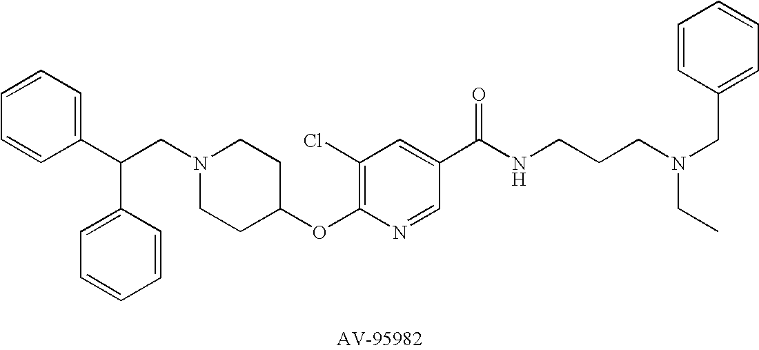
C(CN1CCC(OC2=C(Cl)C=C(C(NCCCN(CC3=CC=CC=C3)CC)=O)C=N2)CC1)(C1=CC=CC=C1)C1=CC=CC=C1
